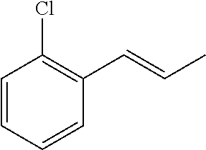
C1=CC=CC(C=CC)=C1Cl
